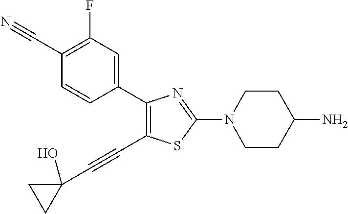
C1(C2=CC(F)=C(C#N)C=C2)=C(C#CC2(O)CC2)SC(N2CCC(N)CC2)=N1
